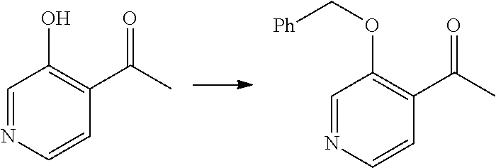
C1=NC=CC(C(C)=O)=C1OC[Ph].C1=NC=CC(C(C)=O)=C1O
